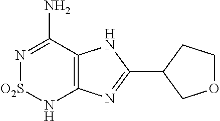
C12=C(C(N)=N[O2S]N1)NC(C1COCC1)=N2
